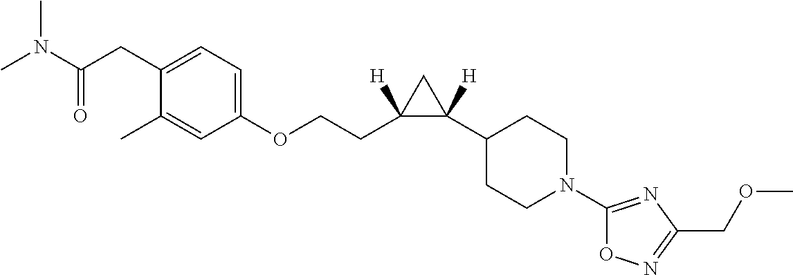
C1(C)=CC(OCCC2([H])C(C3CCN(C4=NC(COC)=NO4)CC3)([H])C2)=CC=C1CC(N(C)C)=O
